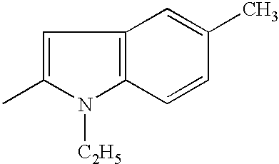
C1=C(C)N([C2H5])C2=C1C=C(C)C=C2
